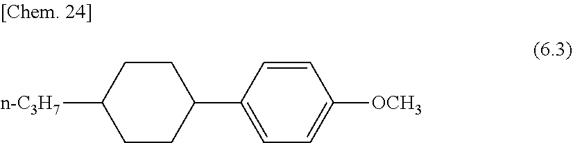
[n-C3H7]C1CCC(C2=CC=C([OCH3])C=C2)CC1
